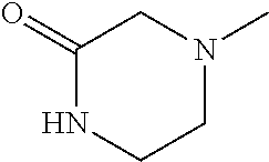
C1(=O)NCCN(C)C1
